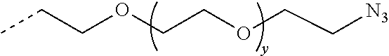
[N3]CCOCCOCCC
